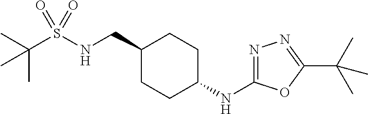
C1(CNS(C(C)(C)C)(=O)=O)CCC(NC2=NN=C(C(C)(C)C)O2)CC1
